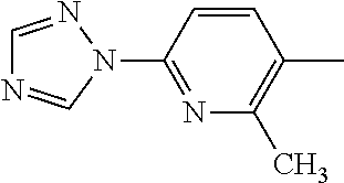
C1=CC(N2N=CN=C2)=NC(C)=C1C
